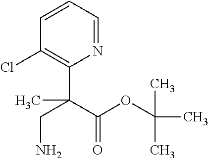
N1=CC=CC(Cl)=C1C(C(OC(C)(C)C)=O)(CN)C
